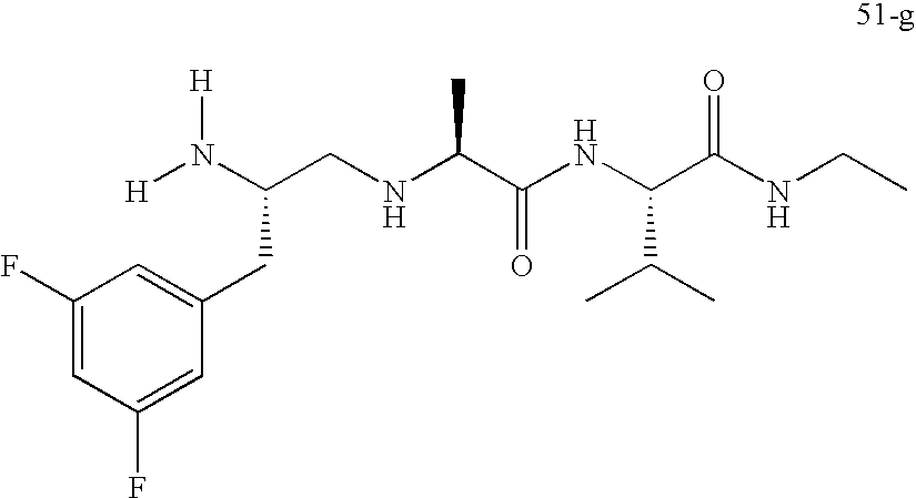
N(C(CNC(C(NC(C(NCC)=O)C(C)C)=O)C)CC1=CC(F)=CC(F)=C1)([H])[H]
